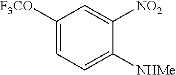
C1([F3CO])=CC=C([NHMe])C([NO2])=C1
